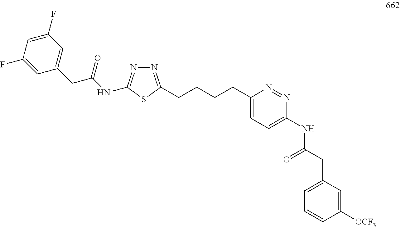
C1=C(F)C=C(CC(NC2=NN=C(CCCCC3=CC=C(NC(CC4=CC=CC([OCF3])=C4)=O)N=N3)S2)=O)C=C1F
